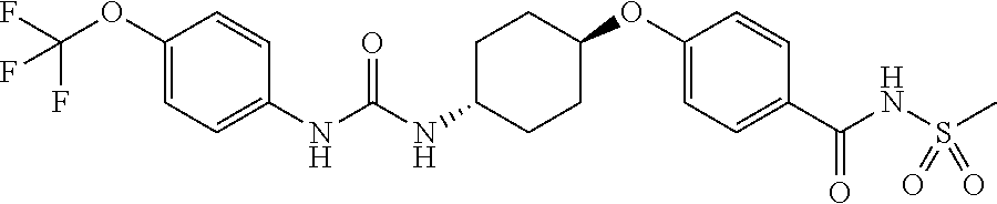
C1(OC(F)(F)F)=CC=C(NC(NC2CCC(OC3=CC=C(C(NS(C)(=O)=O)=O)C=C3)CC2)=O)C=C1
